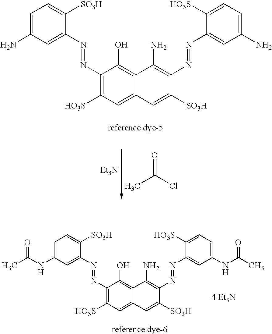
C1=C(N)C=C(N=NC2=C([HO3S])C=C3C(=C2O)C(N)=C(N=NC2=CC(N)=CC=C2[HO3S])C([SO3H])=C3)C([SO3H])=C1.CC(Cl)=O.[Et3N].C1=C(NC(C)=O)C=C(N=NC2=C([HO3S])C=C3C(=C2O)C(N)=C(N=NC2=CC(NC(C)=O)=CC=C2[HO3S])C([SO3H])=C3)C([SO3H])=C1.[4 Et3N]
